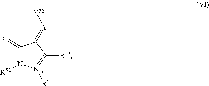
C1(=O)N([R52])N([R51])=C([R53])C1=[Y51][Y52]
